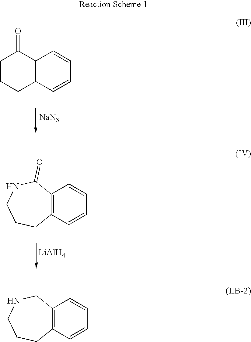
C1CCC2=C(C1=O)C=CC=C2.[NaN3].C12=C(C=CC=C1)CCCNC2=O.[LiAlH4].C12=C(C=CC=C1)CCCNC2
